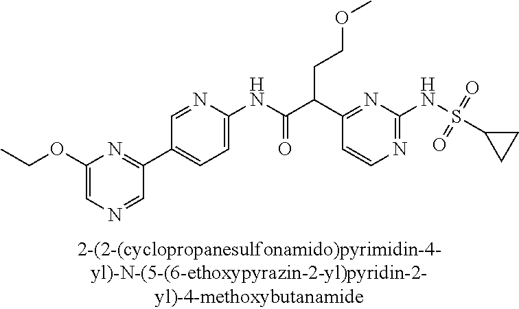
N1=C(NS(=O)(=O)C2CC2)N=C(C(C(NC2=CC=C(C3=NC(OCC)=CN=C3)C=N2)=O)CCOC)C=C1
